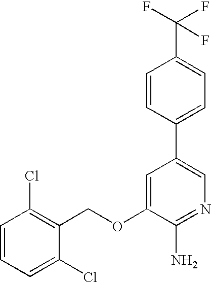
C1=CC=C(Cl)C(COC2=CC(C3=CC=C(C(F)(F)F)C=C3)=CN=C2N)=C1Cl
